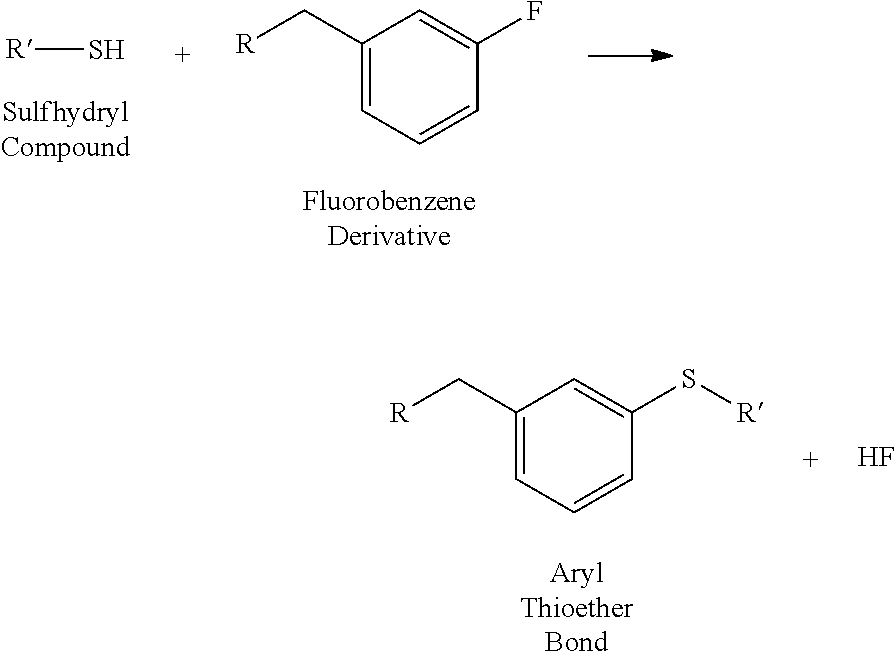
[R]S.[R]CC1=CC=CC(F)=C1.C1(S[R])=CC(C[R])=CC=C1.F
